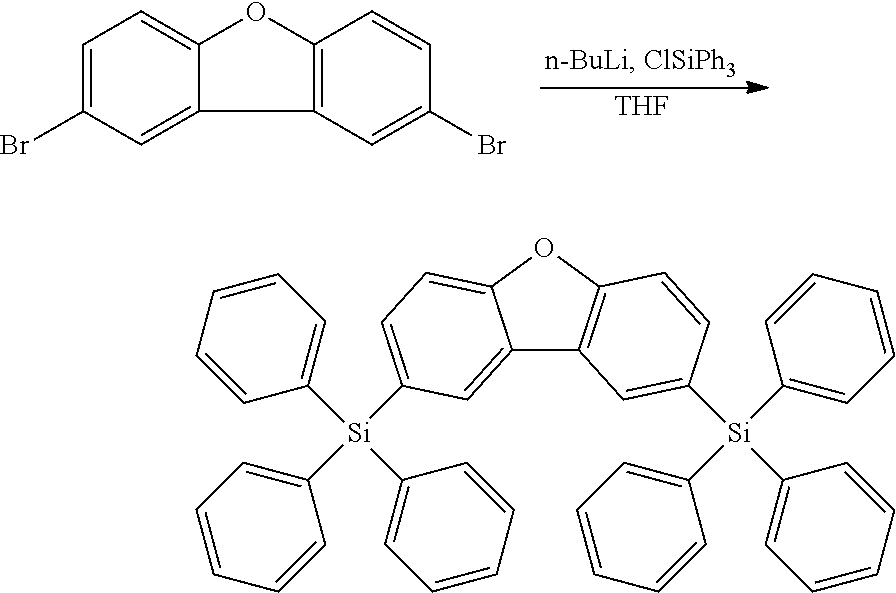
[THF].C12=C(OC3=CC=C(Br)C=C13)C=CC(Br)=C2.C12=CC([Si](C3=CC=CC=C3)(C3=CC=CC=C3)C3=CC=CC=C3)=CC=C1OC1=C2C=C([Si](C2=CC=CC=C2)(C2=CC=CC=C2)C2=CC=CC=C2)C=C1
